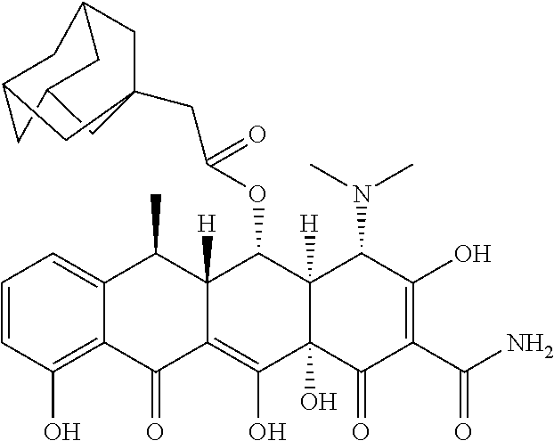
C1=CC(O)=C2C(=C1)C(C)C1([H])C(=C(O)C3(O)C([H])(C1OC(CC14CC5CC(CC(C5)C1)C4)=O)C(N(C)C)C(O)=C(C(N)=O)C3=O)C2=O
